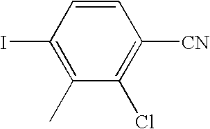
C1=CC(I)=C(C)C(Cl)=C1[CN]
